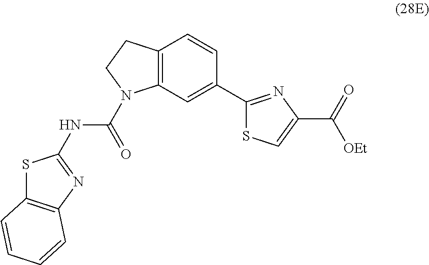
C12=C(C=C(C3=NC(C(=O)[OEt])=CS3)C=C1)N(C(=O)NC1=NC3=C(S1)C=CC=C3)CC2
